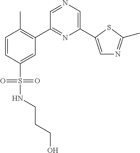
C1=CC(S(=O)(=O)NCCCO)=CC(C2=NC(C3=CN=C(C)S3)=CN=C2)=C1C
